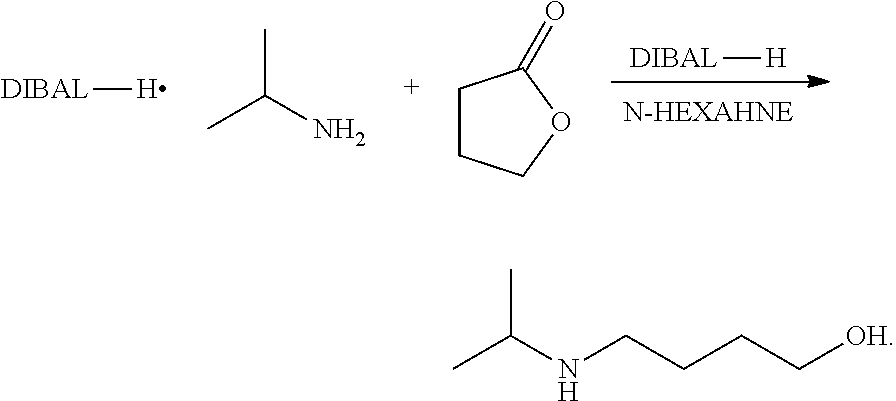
[DIBAL][H].C1CCOC1=O.CC(N)C.[DIBAL][H].CC(NCCCC[OH])C
